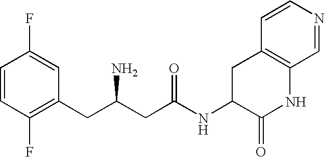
C1=CC(F)=C(CC(CC(NC2C(=O)NC3=C(C2)C=CN=C3)=O)N)C=C1F
